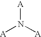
[A]N([A])[A]
